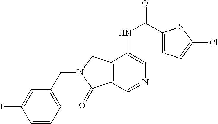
C1=C(I)C=CC=C1CN1CC2=C(C=NC=C2NC(C2=CC=C(Cl)S2)=O)C1=O
